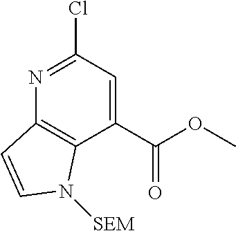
C12=C(C(C(OC)=O)=CC(Cl)=N1)N([SEM])C=C2
